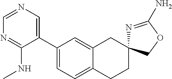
C1(C2=CN=CN=C2NC)=CC=C2C(=C1)CC1(CC2)N=C(N)OC1
